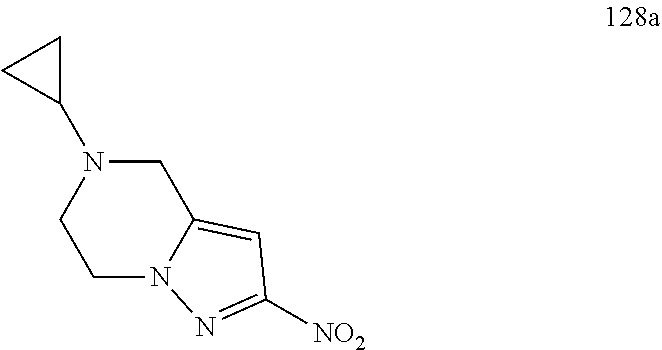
N1(C2CC2)CCN2C(=CC([NO2])=N2)C1
